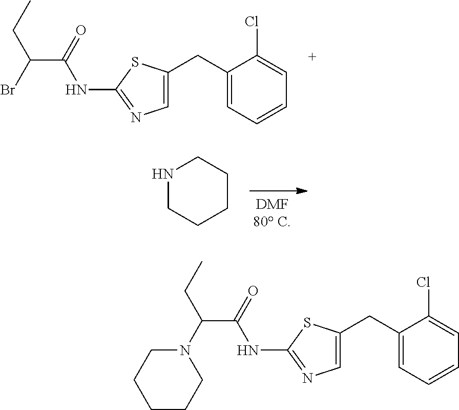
C(C)C(Br)C(=O)NC1=NC=C(CC2=CC=CC=C2Cl)S1.C1CCNCC1.C(C)C(N1CCCCC1)C(=O)NC1=NC=C(CC2=CC=CC=C2Cl)S1
